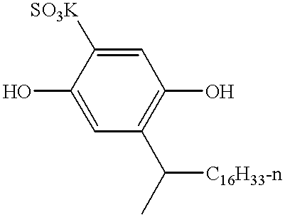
C1(O)=CC(C([C16H33-n])C)=C(O)C=C1[SO3K]
